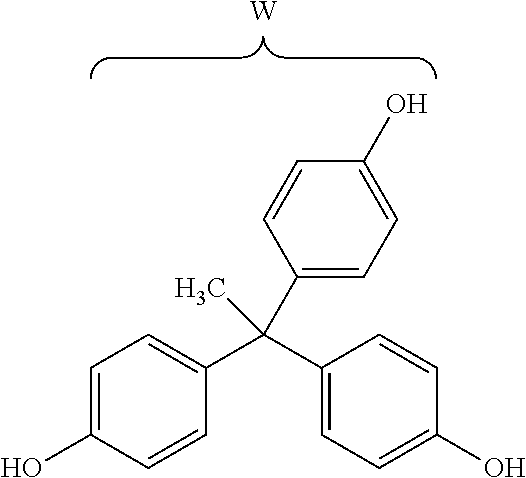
[W].C1=C(O)C=CC(C(C2=CC=C(O)C=C2)(C2=CC=C(O)C=C2)C)=C1
